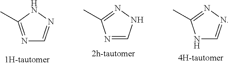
N1C=NN=C1C.N1=CNN=C1C.N1=C(C)NN=C1
